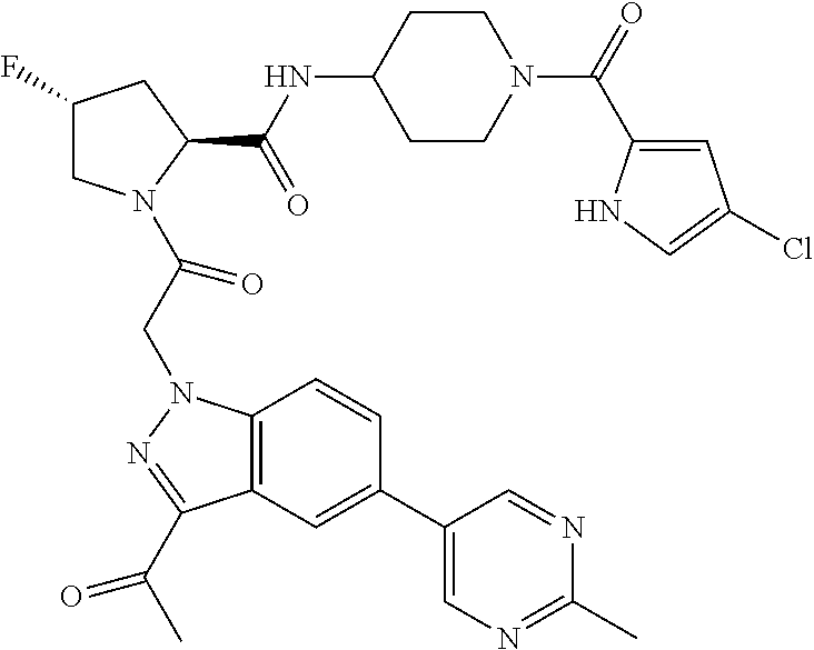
C1(F)CN(C(CN2C3=C(C(C(C)=O)=N2)C=C(C2=CN=C(C)N=C2)C=C3)=O)C(C(NC2CCN(C(=O)C3=CC(Cl)=CN3)CC2)=O)C1
